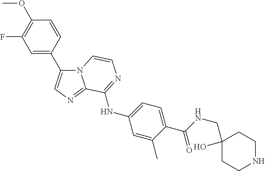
C1=C(C2=CN=C3N2C=CN=C3NC2=CC=C(C(NCC3(O)CCNCC3)=O)C(C)=C2)C=CC(OC)=C1F
